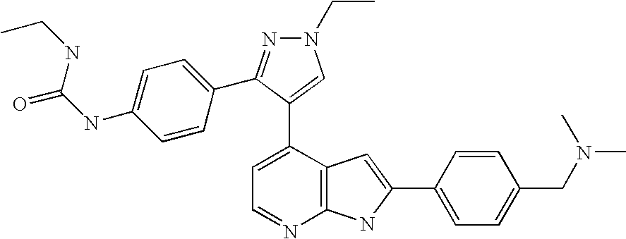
C1=C(C2=CN(CC)N=C2C2=CC=C(NC(=O)NCC)C=C2)C2=C(N=C1)NC(C1=CC=C(CN(C)C)C=C1)=C2
